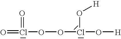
O=Cl(=O)OOCl(O[H])O[H]
